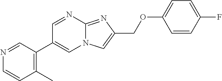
C1(C)=C(C2=CN3C(=NC(COC4=CC=C(F)C=C4)=C3)N=C2)C=NC=C1
